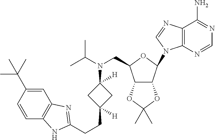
C12C(C(N3C4=C(N=C3)C(N)=NC=N4)OC1CN(C(C)C)C1([H])CC(CCC3=NC4=C(C=CC(C(C)(C)C)=C4)N3)([H])C1)OC(C)(C)O2
